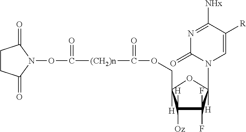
N1=C([NHx])C([R])=CN(C2([H])C(F)(F)C([H])([Oz])C(COC([(CH2)n]C(=O)ON3C(=O)CCC3=O)=O)([H])O2)C1=O
